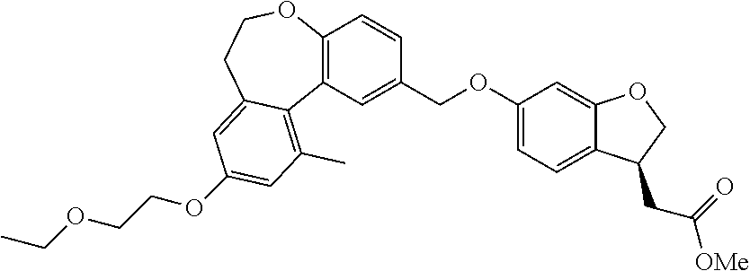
C12=C(C=C(COC3=CC=C4C(=C3)OCC4CC(=O)[OMe])C=C1)C1=C(C)C=C(OCCOCC)C=C1CCO2
